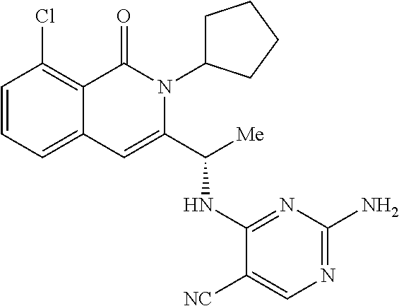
ClC1=C2C(=CC=C1)C=C(C([Me])NC1=NC(N)=NC=C1[NC])N(C1CCCC1)C2=O
